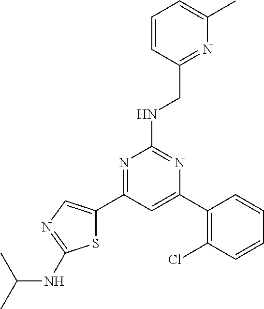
N1=C(C2=CN=C(NC(C)C)S2)C=C(C2=C(Cl)C=CC=C2)N=C1NCC1=NC(C)=CC=C1
